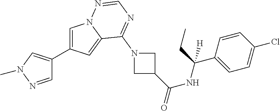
C1=C(C2=CN(C)N=C2)C=C2N1N=CN=C2N1CC(C(=O)NC(C2=CC=C(Cl)C=C2)([H])CC)C1
